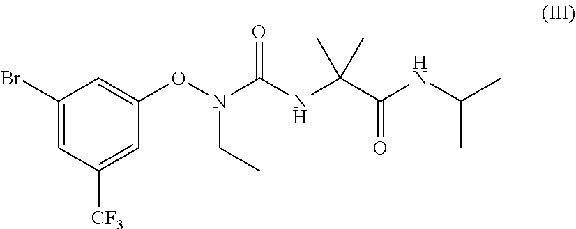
N(CC)(OC1=CC(Br)=CC([CF3])=C1)C(NC(C(=O)NC(C)C)(C)C)=O
